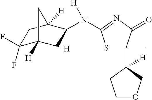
C1(F)(F)C2([H])CC(N([H])C3=NC(=O)C(C4([H])CCOC4)(C)S3)([H])C([H])(C1)C2
